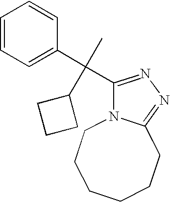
C1=CC=C(C(C2=NN=C3N2CCCCCC3)(C)C2CCC2)C=C1
